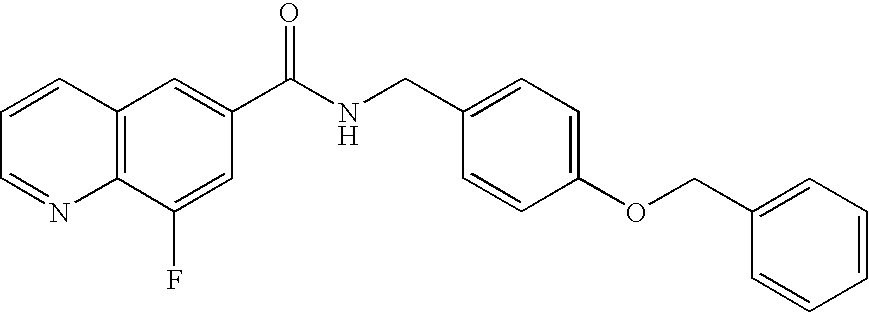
C1=CC=NC2=C1C=C(C(NCC1=CC=C(OCC3=CC=CC=C3)C=C1)=O)C=C2F
